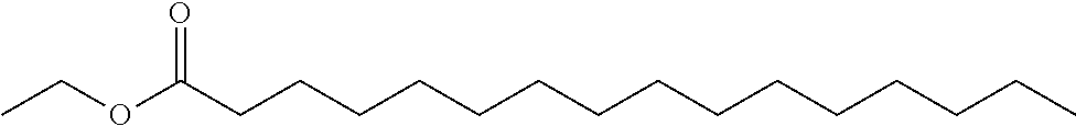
O=C(CCCCCCCCCCCCCCC)OCC
